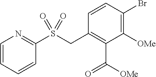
C1=CC=CC(S(CC2=C(C([OMe])=O)C([OMe])=C(Br)C=C2)(=O)=O)=N1
